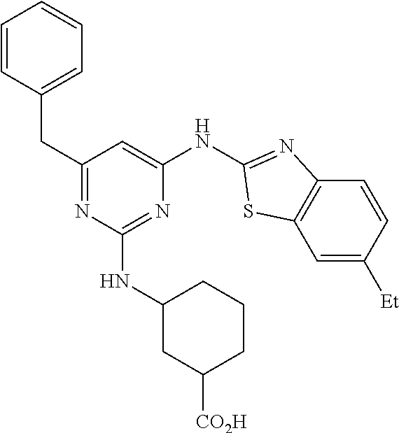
C1=CC=CC=C1CC1=NC(NC2CC([CO2H])CCC2)=NC(NC2=NC3=C(C=C([Et])C=C3)S2)=C1
